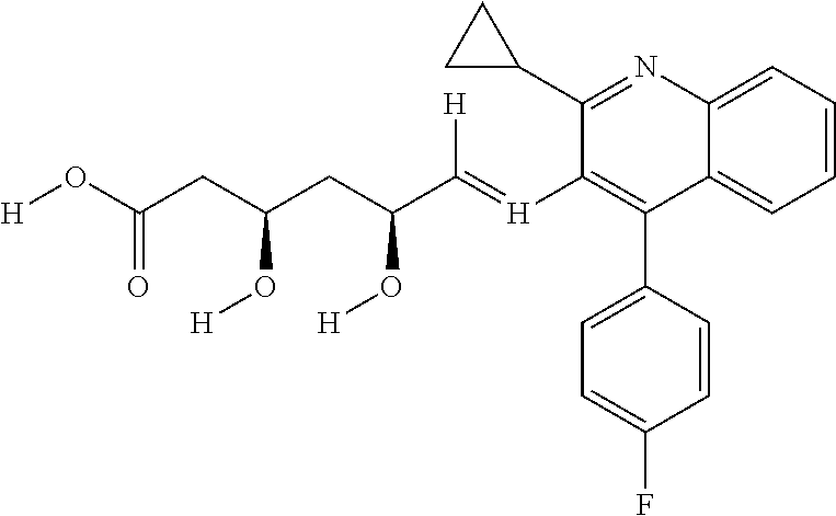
C12=CC=CC=C1C(C1=CC=C(F)C=C1)=C([H]=C(C(CC(CC(O[H])=O)O[H])O[H])[H])C(C1CC1)=N2
